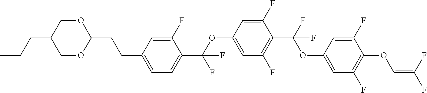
C1OC(CCC2=CC=C(C(OC3=CC(F)=C(C(F)(OC4=CC(F)=C(OC=C(F)F)C(F)=C4)F)C(F)=C3)(F)F)C(F)=C2)OCC1CCC
